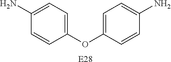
[E28].C1=CC(OC2=CC=C(N)C=C2)=CC=C1N
